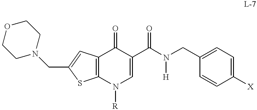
C1([X])=CC=C(CN(C(C2=CN([R])C3=C(C2=O)C=C(CN2CCOCC2)S3)=O)[H])C=C1
